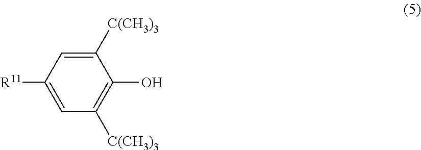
C1=C([R11])C=C([C(CH3)3])C(O)=C1[C(CH3)3]
